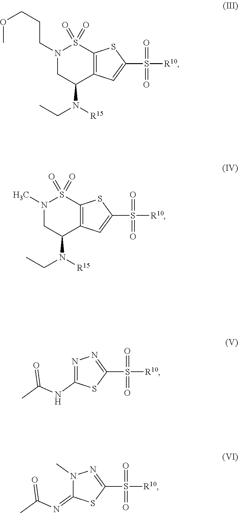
N1(CCCOC)CC(N([R15])CC)C2=C(S1(=O)=O)SC(S([R10])(=O)=O)=C2.N1(C)CC(N([R15])CC)C2=C(S1(=O)=O)SC(S([R10])(=O)=O)=C2.C1(NC(C)=O)=NN=C(S([R10])(=O)=O)S1.C1(=NC(C)=O)N(C)N=C(S([R10])(=O)=O)S1
